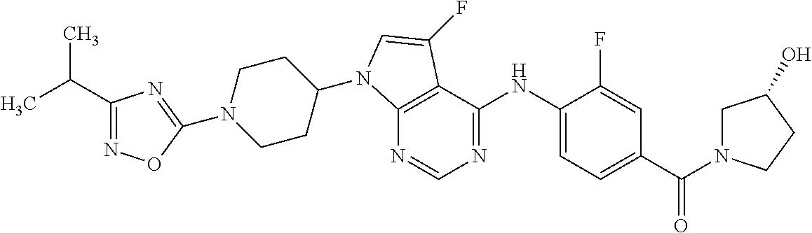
C1(C(C)C)=NOC(N2CCC(N3C4=C(C(NC5=CC=C(C(N6CC(O)CC6)=O)C=C5F)=NC=N4)C(F)=C3)CC2)=N1
